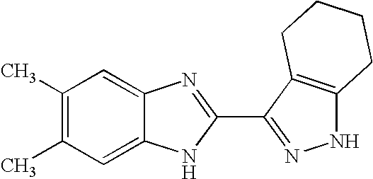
C1=C2C(=CC(C)=C1C)N=C(C1=NNC3=C1CCCC3)N2
